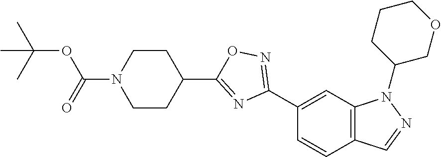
C12=C(C=C(C3=NOC(C4CCN(C(=O)OC(C)(C)C)CC4)=N3)C=C1)N(C1COCCC1)N=C2
